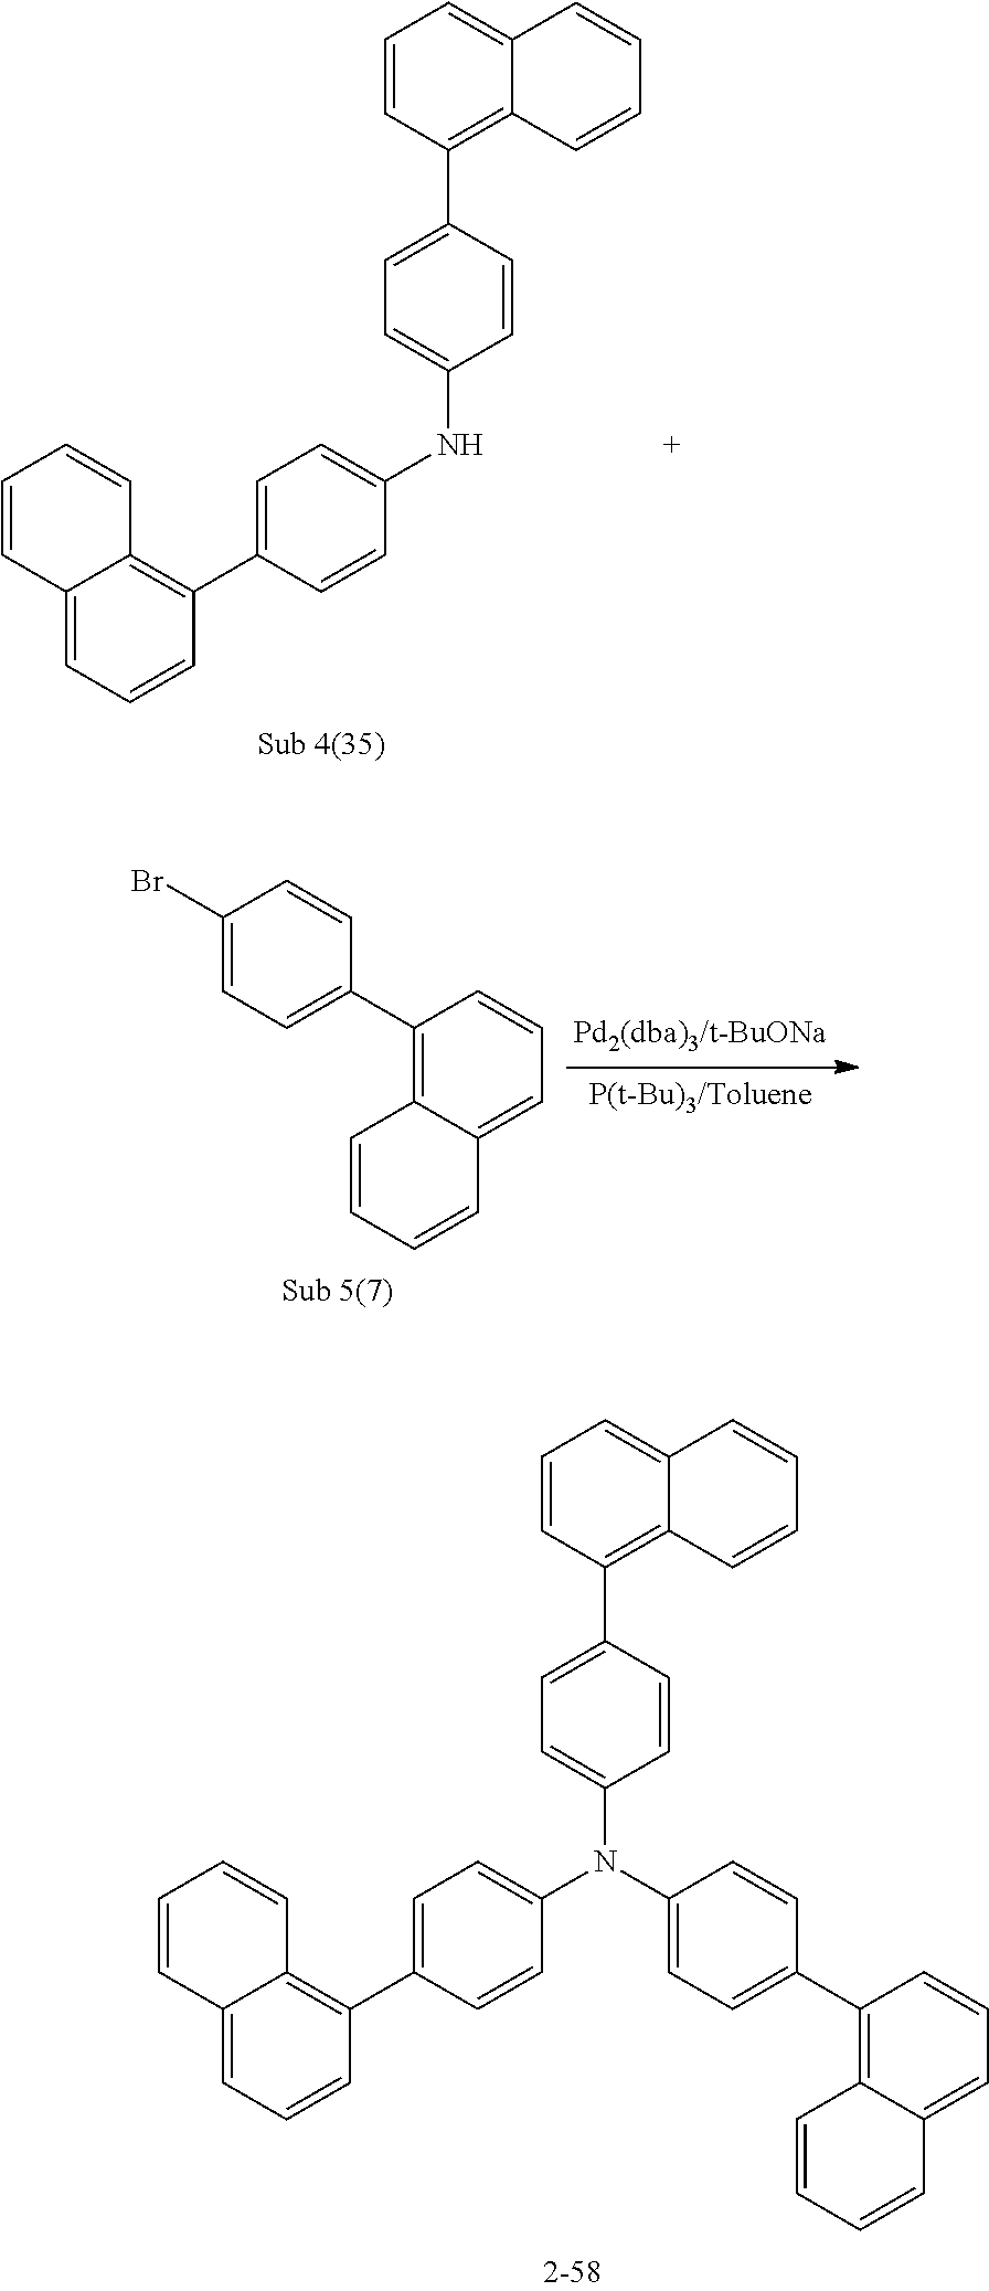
C12=CC=CC(C3=CC=C(NC4=CC=C(C5=C6C(=CC=C5)C=CC=C6)C=C4)C=C3)=C1C=CC=C2.C1(Br)=CC=C(C2=C3C(=CC=C2)C=CC=C3)C=C1.C12=C(C3=CC=C(N(C4=CC=C(C5=C6C(=CC=C5)C=CC=C6)C=C4)C4=CC=C(C5=C6C(=CC=C5)C=CC=C6)C=C4)C=C3)C=CC=C1C=CC=C2
